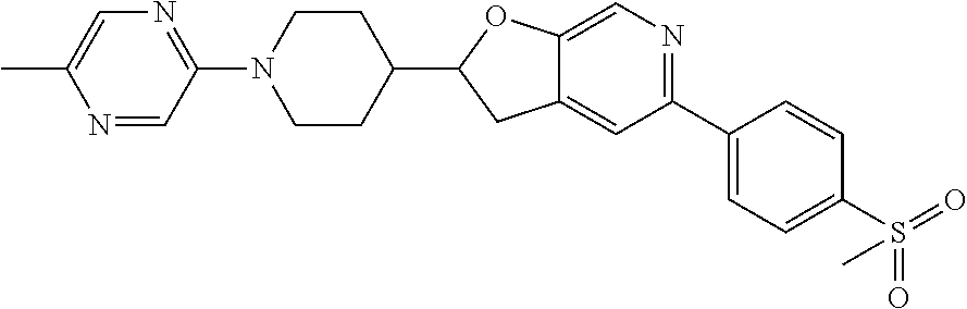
C12=CC(C3=CC=C(S(=O)(=O)C)C=C3)=NC=C1OC(C1CCN(C3=NC=C(C)N=C3)CC1)C2
